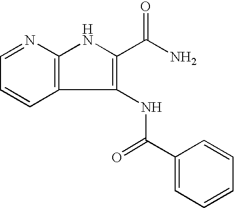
C12=C(N=CC=C1)NC(C(N)=O)=C2NC(C1=CC=CC=C1)=O
